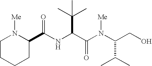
C(NC(C(N(C(CO)C(C)C)[Me])=O)C(C)(C)C)(=O)C1N([Me])CCCC1
